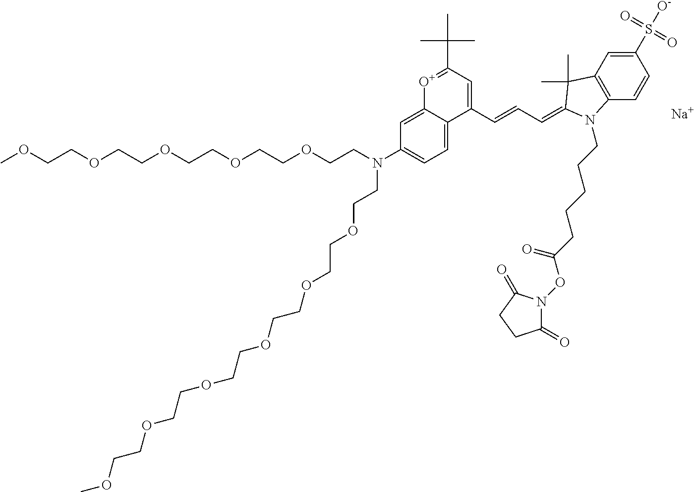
[Na].COCCOCCOCCOCCOCCN(CCOCCOCCOCCOCCOCCOC)C1=CC=C2C(=C1)[O+]=C(C(C)(C)C)C=C2C=CC=C1C(C)(C)C2=C(C=CC(S(=O)(=O)[O-])=C2)N1CCCCCC(=O)ON1C(=O)CCC1=O
